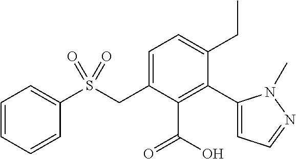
C1=CC=CC(S(CC2=CC=C(CC)C(C3=CC=NN3C)=C2C(=O)O)(=O)=O)=C1
